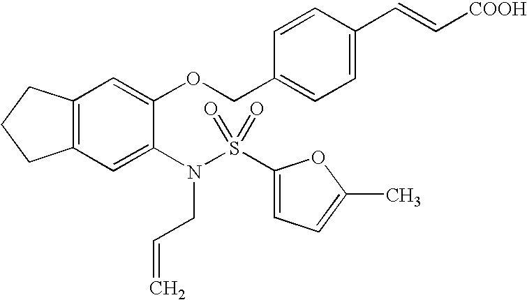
C12=C(C=C(N(CC=C)S(C3=CC=C(C)O3)(=O)=O)C(OCC3=CC=C(C=C[COOH])C=C3)=C1)CCC2
